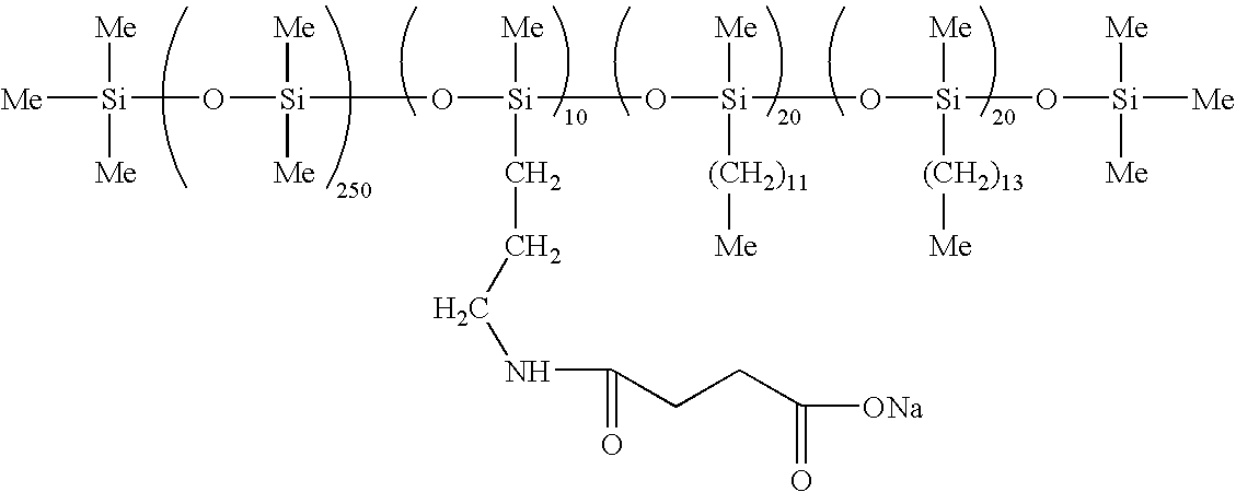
[Me][Si]([Me])([Me])O[Si]([Me])([Me])O[Si]([Me])(O[Si](O[Si](O[Si]([Me])([Me])[Me])([Me])[(CH2)13][Me])([Me])[(CH2)11][Me])CCCNC(=O)CCC([ONa])=O
